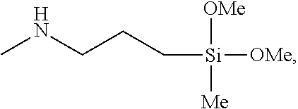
CNCCC[Si]([OMe])([OMe])[Me]
